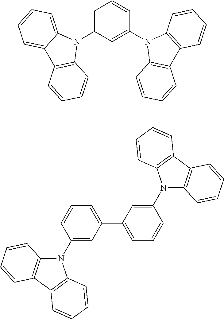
C1=C(N2C3=CC=CC=C3C3=C2C=CC=C3)C=C(N2C3=C(C4=C2C=CC=C4)C=CC=C3)C=C1.C1(N2C3=C(C4=C2C=CC=C4)C=CC=C3)=CC(C2=CC=CC(N3C4=C(C5=C3C=CC=C5)C=CC=C4)=C2)=CC=C1
